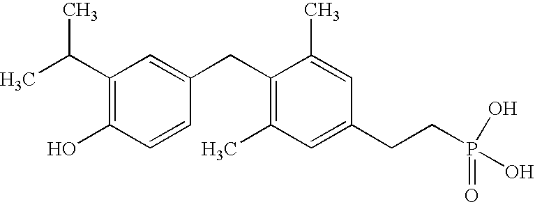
CC(C1=C(O)C=CC(CC2=C(C)C=C(CCP(O)(=O)O)C=C2C)=C1)C
